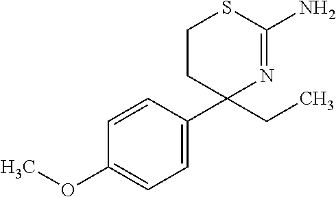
C1=CC(C2(CC)CCSC(N)=N2)=CC=C1OC
